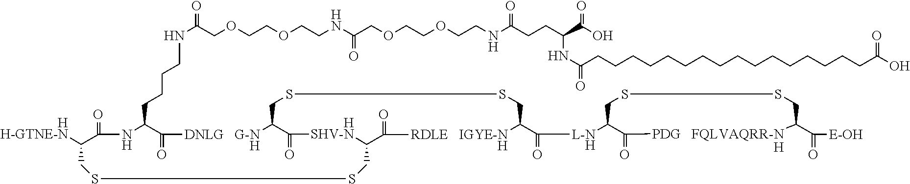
[HH-GTNE-N]C1C(=O)NC(CCCCNC(COCCOCCNC(COCCOCCNC(=O)CCC(C(=O)O)NC(CCCCCCCCCCCCCCCCC(O)=O)=O)=O)=O)C(=O)[DNLG   G-NH]C2C(=O)[HSHV-N]C(CSSC1)C(=O)[RDLE   IGYE-NH]C(C(=O)[L-NH]C1C(=O)[PDG   FQLVAQRR-NH]C(C(=O)[E-OH])CSSC1)CSSC2
